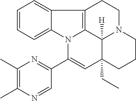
C1=CC=C2C(=C1)C1=C3N2C(C2=NC(C)=C(C)N=C2)=CC2(CC)C3([H])N(CC1)CCC2
